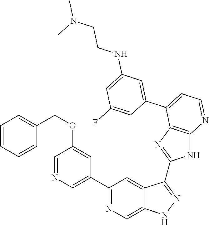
C1(C2=NC=C3C(=C2)C(C2=NC4=C(N2)N=CC=C4C2=CC(NCCN(C)C)=CC(F)=C2)=NN3)=CN=CC(OCC2=CC=CC=C2)=C1
